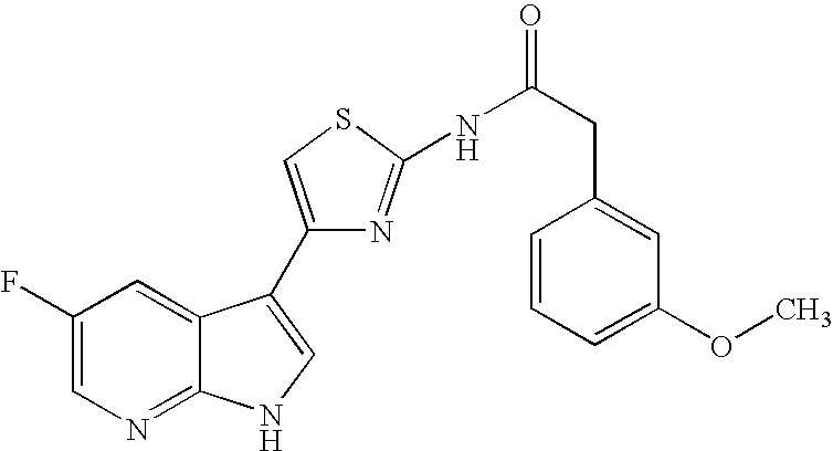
C1(F)=CN=C2C(=C1)C(C1=CSC(NC(CC3=CC(OC)=CC=C3)=O)=N1)=CN2
